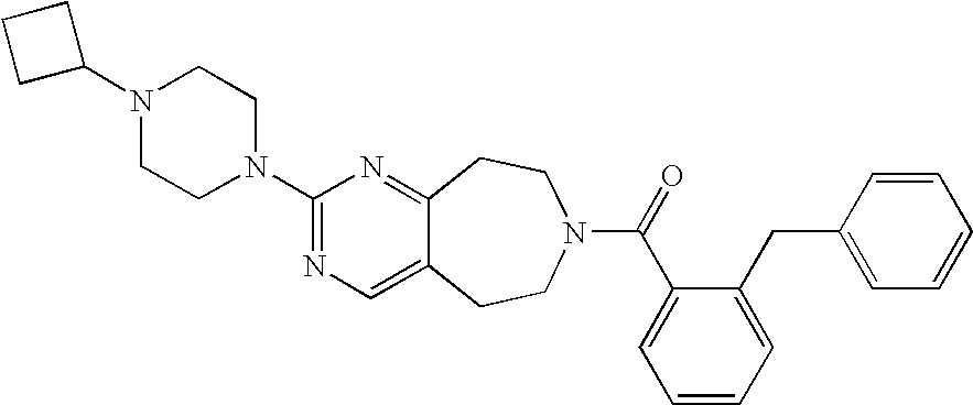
C1C(N2CCN(C3=NC=C4C(=N3)CCN(C(=O)C3=CC=CC=C3CC3=CC=CC=C3)CC4)CC2)CC1
